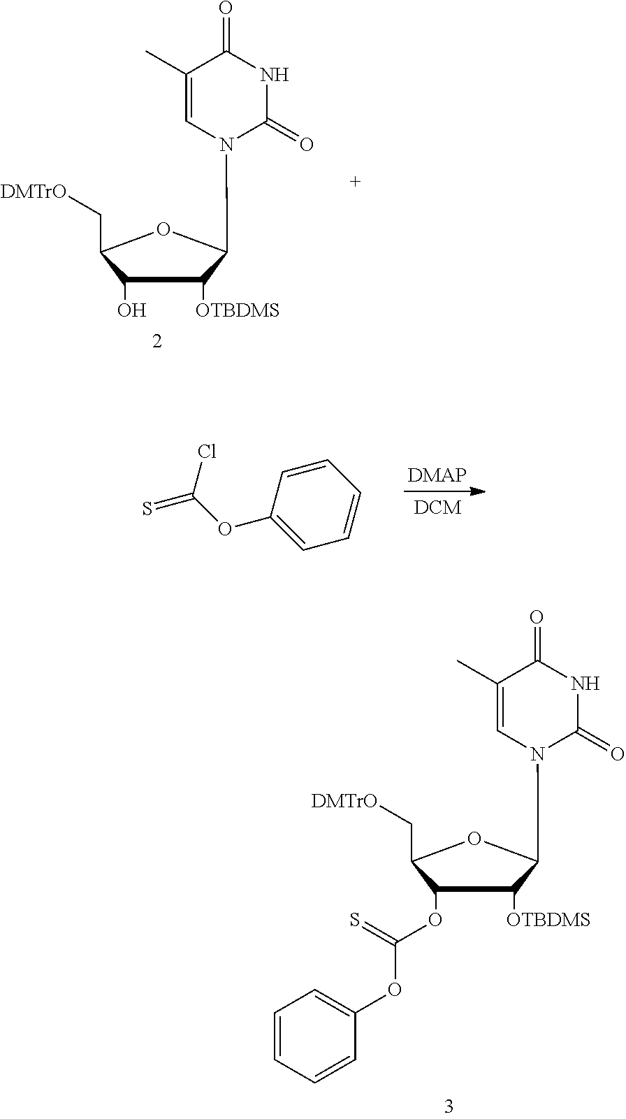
C1(O)C([OTBDMS])C(N2C=C(C)C(=O)NC2=O)OC1C[DMTrO].C1=CC(OC(=S)Cl)=CC=C1.C1(OC(OC2=CC=CC=C2)=S)C([OTBDMS])C(N2C=C(C)C(=O)NC2=O)OC1C[DMTrO]
